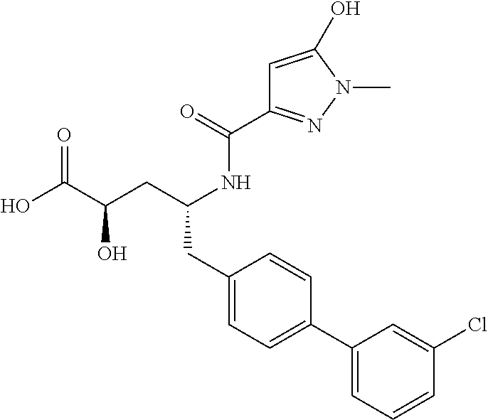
O=C(C(CC(NC(C1=NN(C)C(O)=C1)=O)CC1=CC=C(C2=CC=CC(Cl)=C2)C=C1)O)O
